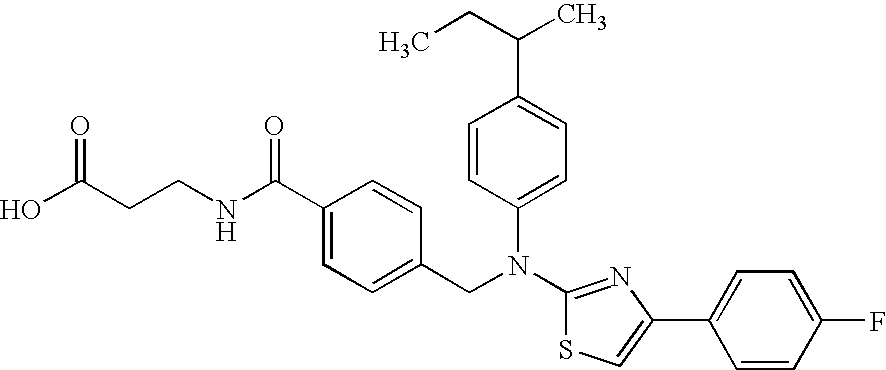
C(CCNC(C1=CC=C(CN(C2=CC=C(C(CC)C)C=C2)C2=NC(C3=CC=C(F)C=C3)=CS2)C=C1)=O)(O)=O
